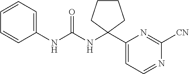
C1=CC=C(NC(NC2(C3=CC=NC([CN])=N3)CCCC2)=O)C=C1
